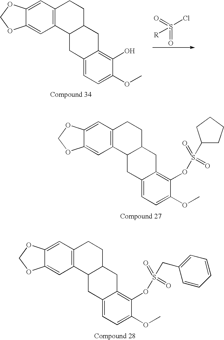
C12=C(C=C3C(=C1)OCO3)CCC1C2CC2=CC=C(OC)C(OS(C3CCCC3)(=O)=O)=C2C1.C12=C(C=C3C(=C1)OCO3)CCC1C2CC2=CC=C(OC)C(OS(CC3=CC=CC=C3)(=O)=O)=C2C1.C12=C(C=C3C(=C1)OCO3)CCC1C2CC2=CC=C(OC)C(O)=C2C1.S(=O)(=O)(Cl)[R]
